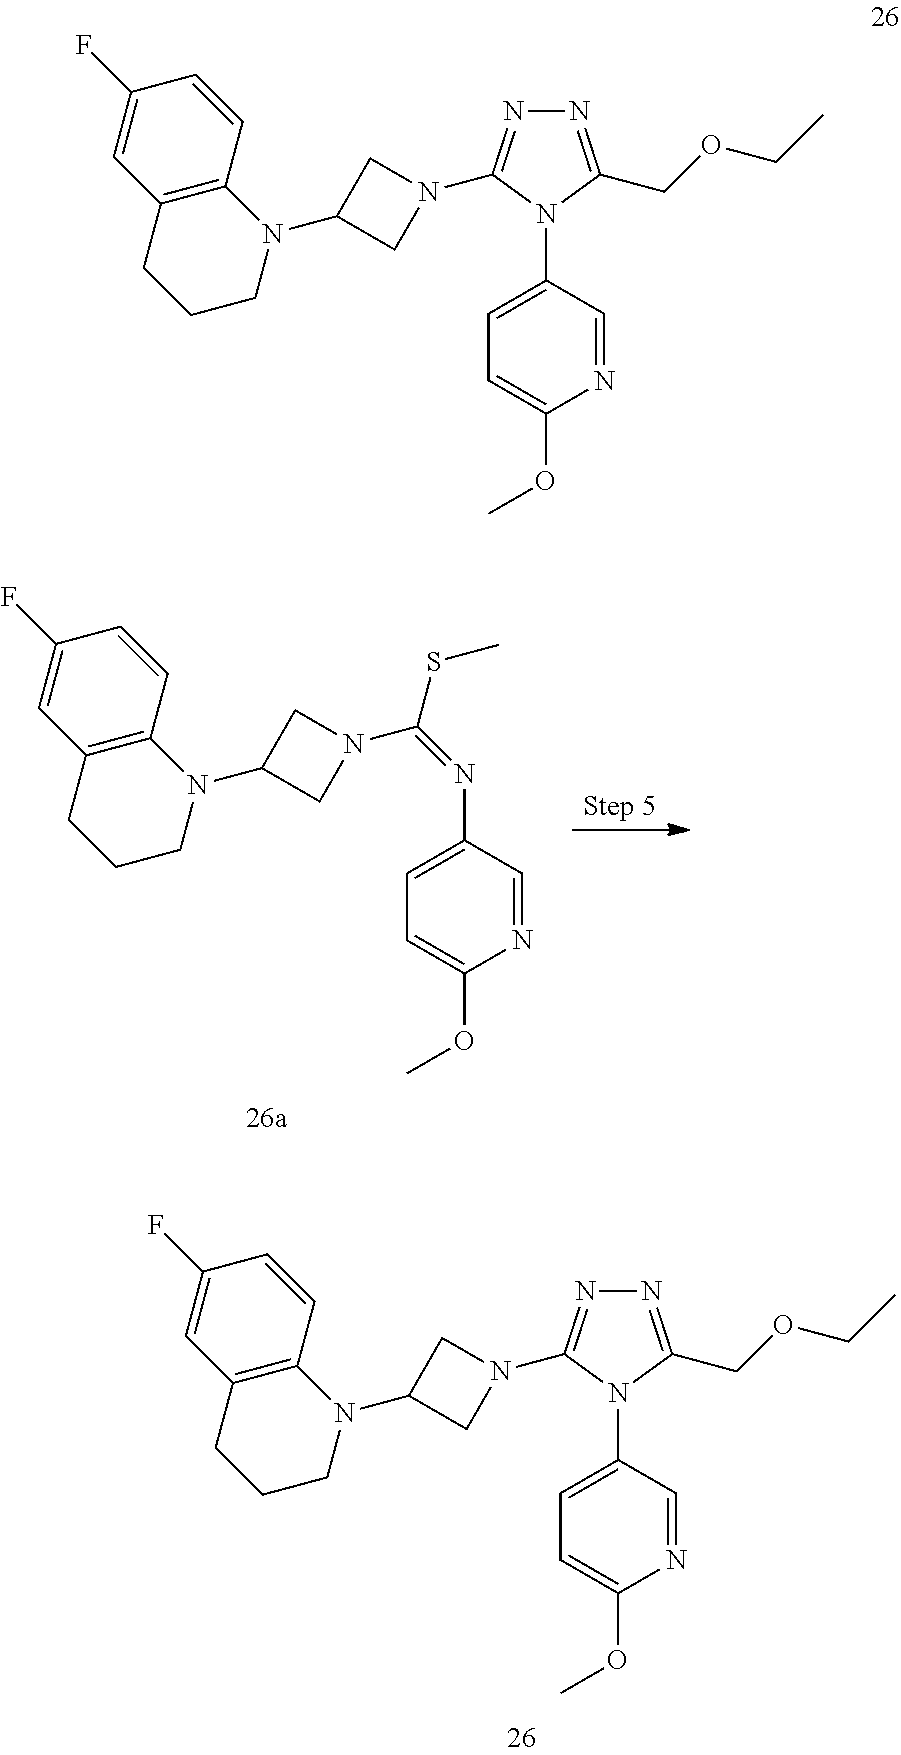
N1=C(COCC)N(C2=CC=C(OC)N=C2)C(N2CC(N3C4=C(CCC3)C=C(F)C=C4)C2)=N1.C(N1CC(N2C3=C(C=C(F)C=C3)CCC2)C1)(=NC1=CC=C(OC)N=C1)SC.N1=C(COCC)N(C2=CC=C(OC)N=C2)C(N2CC(N3C4=C(CCC3)C=C(F)C=C4)C2)=N1
